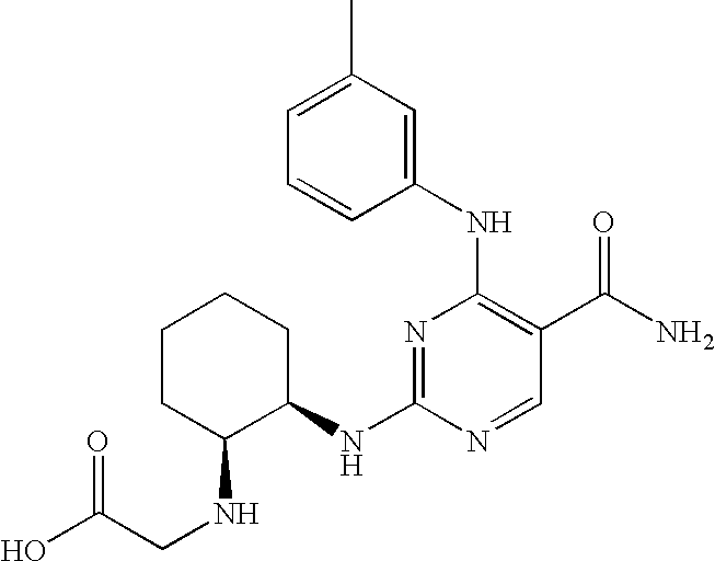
C1=CC(NC2=C(C(N)=O)C=NC(NC3C(NCC(O)=O)CCCC3)=N2)=CC(C)=C1
